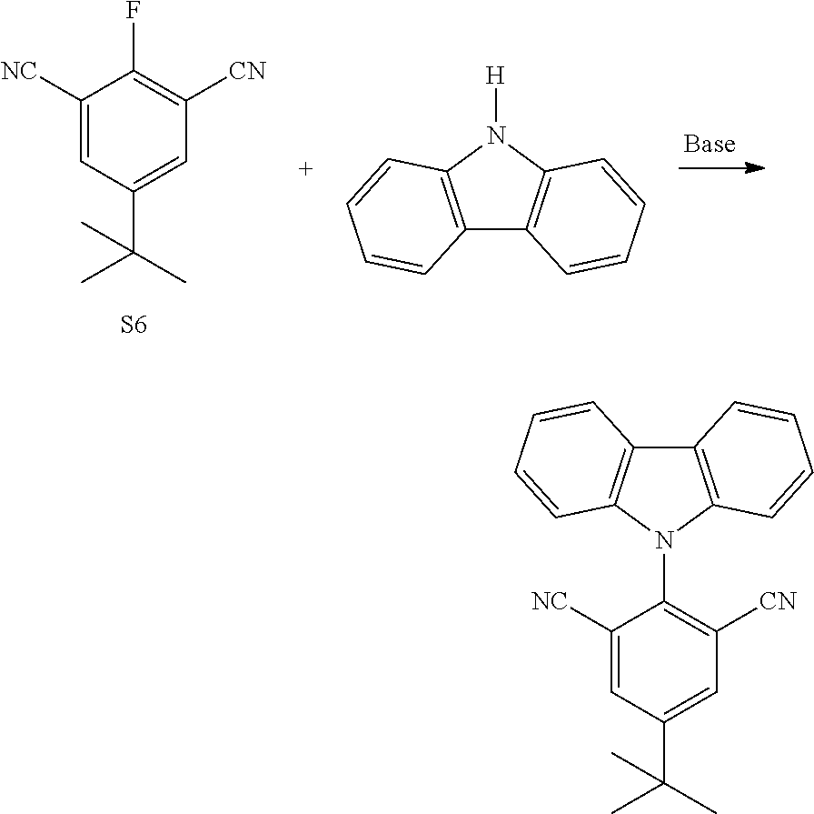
C1([NC])=CC(C(C)(C)C)=CC([CN])=C1F.[S6].C12=C(N([H])C3=C1C=CC=C3)C=CC=C2.C12=C(N(C3=C([CN])C=C(C(C)(C)C)C=C3[NC])C3=C1C=CC=C3)C=CC=C2
